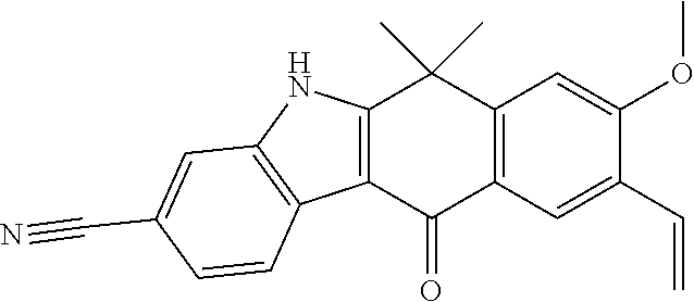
C12=C(C=C(C=C)C(OC)=C1)C(=O)C1=C(C2(C)C)NC2=C1C=CC(C#N)=C2
